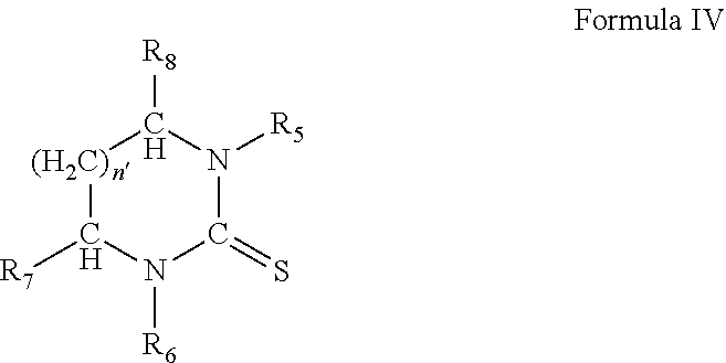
[(H2C)]1C([R7])N([R6])C(=S)N([R5])C1[R8]
